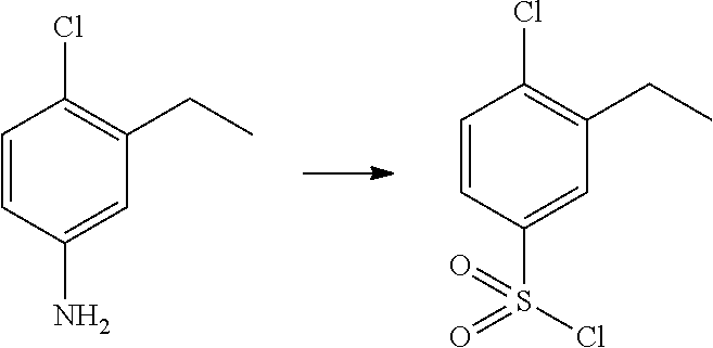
C1=CC(S(=O)(=O)Cl)=CC(CC)=C1Cl.C1=CC(N)=CC(CC)=C1Cl
